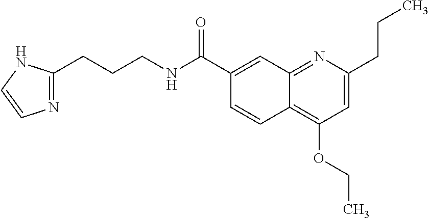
C1(C(NCCCC2=NC=CN2)=O)=CC2=NC(CCC)=CC(OCC)=C2C=C1
